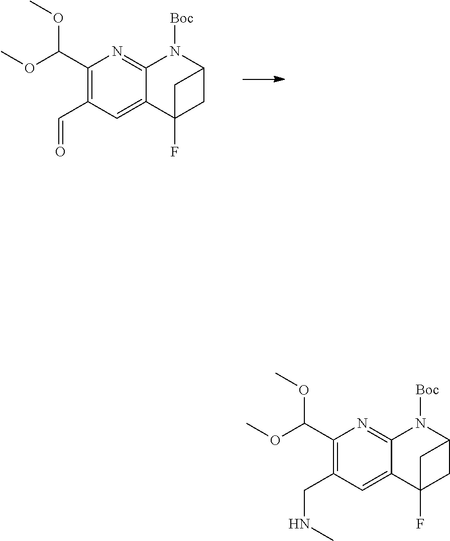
C1(C(OC)OC)=C(C=O)C=C2C(=N1)N([Boc])C1CC2(F)C1.C1(C(OC)OC)=C(CNC)C=C2C(=N1)N([Boc])C1CC2(F)C1
